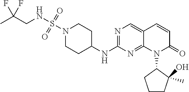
N1(S(NCC(C)(F)F)(=O)=O)CCC(NC2=NC=C3C(=N2)N(C2CCCC2(C)O)C(=O)C=C3)CC1
